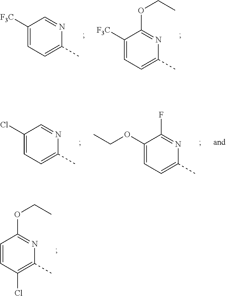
C1=CC(Cl)=C(C)N=C1OCC.C1([F3C])=CC=C(C)N=C1.C1([F3C])=CC=C(C)N=C1OCC.C1(Cl)=CC=C(C)N=C1.C1(OCC)=CC=C(C)N=C1F
